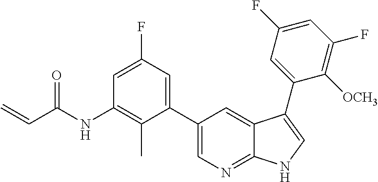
C=CC(NC1=C(C)C(C2=CN=C3C(=C2)C(C2=CC(F)=CC(F)=C2[OCH3])=CN3)=CC(F)=C1)=O
